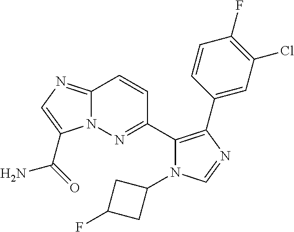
C12=NC=C(C(=O)N)N1N=C(C1=C(C3=CC(Cl)=C(F)C=C3)N=CN1C1CC(F)C1)C=C2
